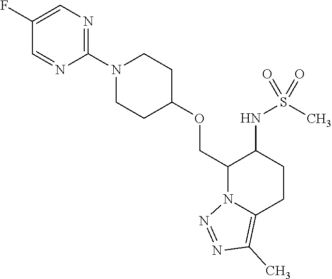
O(CC1N2C(=C(C)N=N2)CCC1NS(C)(=O)=O)C1CCN(C2=NC=C(F)C=N2)CC1
